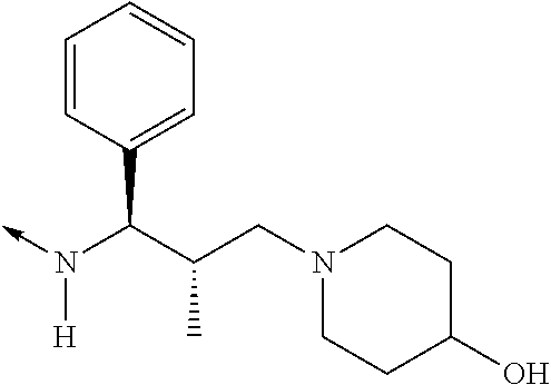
C(N(->C)[H])(C1=CC=CC=C1)C(CN1CCC(O)CC1)C
